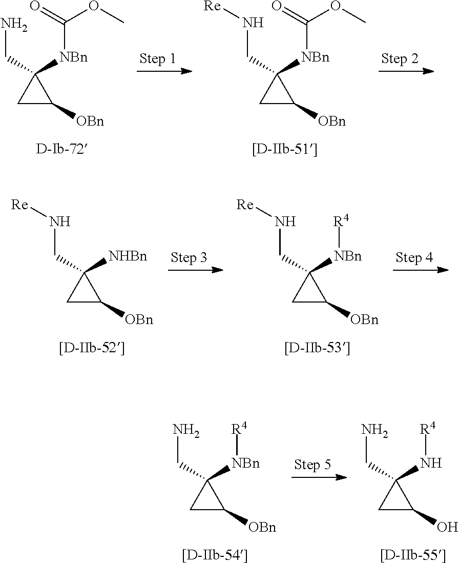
C1C([OBn])C1(CN[Re])[NBn]C(OC)=O.C1C([OBn])C1(CN)[NBn]C(OC)=O.C1C([OBn])C1(CN[Re])[NHBn].C1C([OBn])C1(CN[Re])[NBn][R4].C1C([OBn])C1(CN)[NBn][R4].C1C(O)C1(CN)N[R4]
